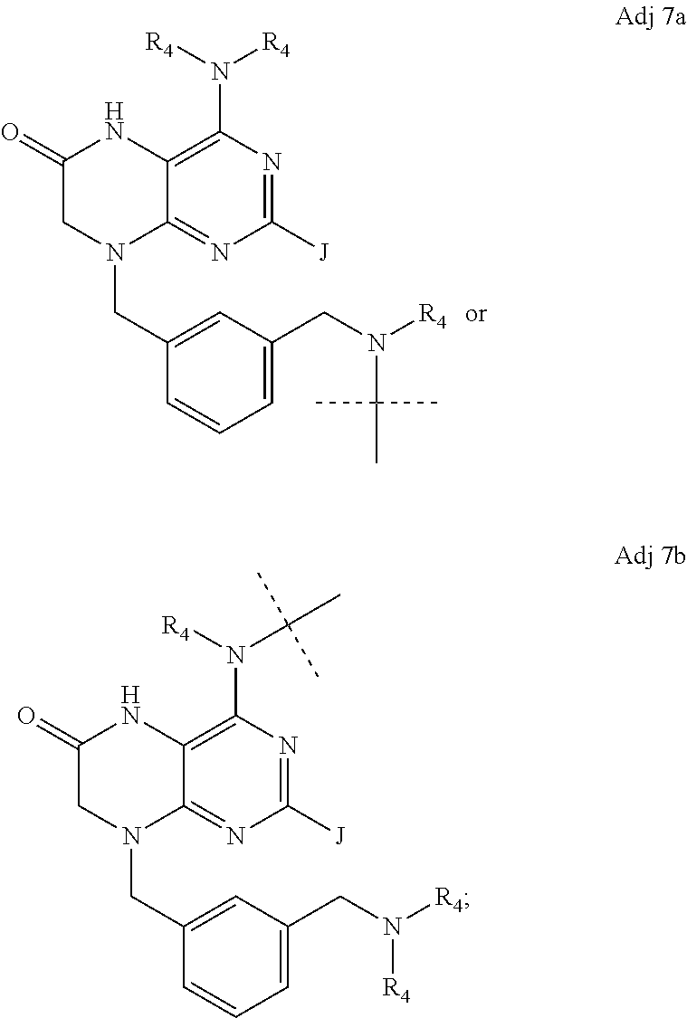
C1(=O)CN(CC2=CC(CN(C(C)(C)C)[R4])=CC=C2)C2=NC([J])=NC(N([R4])[R4])=C2N1.C1(=O)CN(CC2=CC(CN([R4])[R4])=CC=C2)C2=NC([J])=NC(N(C(C)(C)C)[R4])=C2N1
